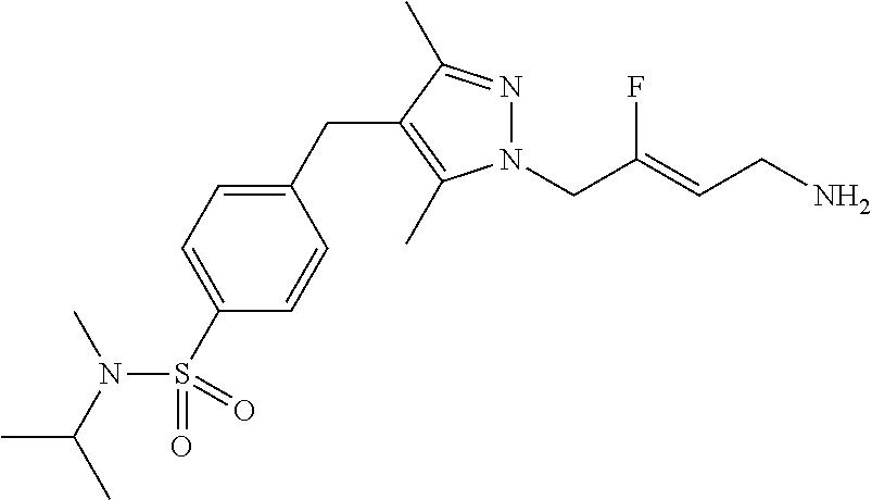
N1=C(C)C(CC2=CC=C(S(=O)(N(C(C)C)C)=O)C=C2)=C(C)N1CC(=CCN)F
